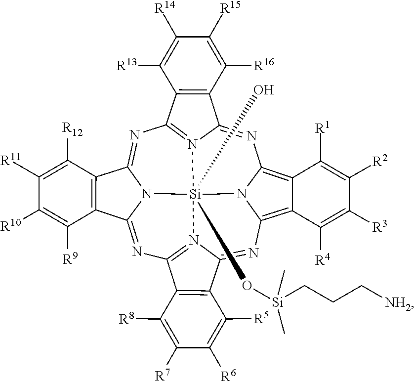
N1=C2N3=C(N=C4N5C(=NC6=N7C(=NC8=C9C(=C1N8[Si]753(O[Si](CCC[NH2])(C)C)O)C([R1])=C([R2])C([R3])=C9[R4])C1=C6C([R8])=C([R7])C([R6])=C1[R5])C1=C4C([R12])=C([R11])C([R10])=C1[R9])C1=C2C([R16])=C([R15])C([R14])=C1[R13]
